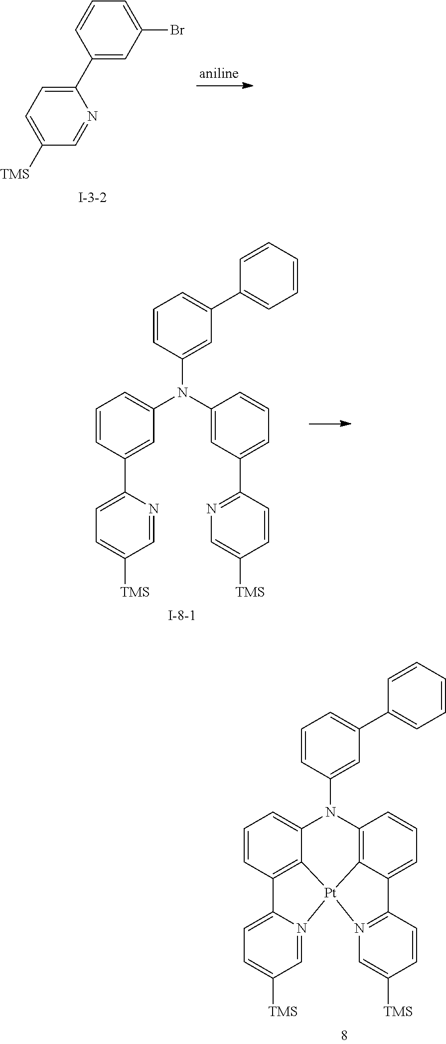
C1(C2=CC(Br)=CC=C2)=CC=C([TMS])C=N1.C1=CC(N(C2=CC(C3=NC=C([TMS])C=C3)=CC=C2)C2=CC=CC(C3=CC=C([TMS])C=N3)=C2)=CC(C2=CC=CC=C2)=C1.C1=CC(N2C3=C4C(=CC=C3)C3=N(C=C([TMS])C=C3)[Pt]43C4=C(C=CC=C24)C2=CC=C([TMS])C=N23)=CC(C2=CC=CC=C2)=C1
